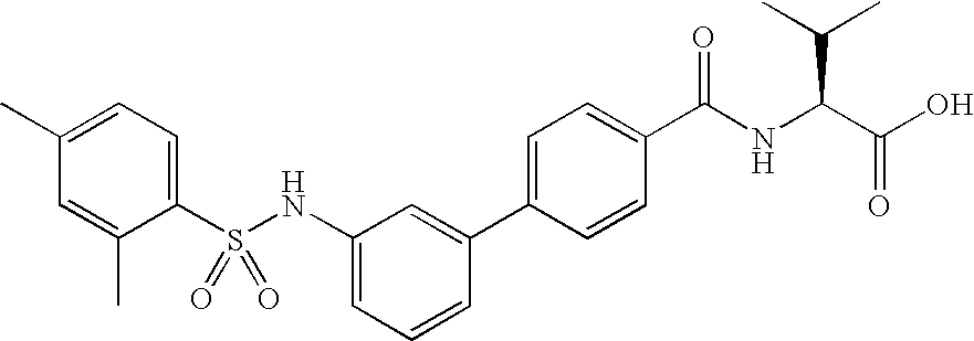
C1=C(C)C=C(C)C(S(NC2=CC=CC(C3=CC=C(C(NC(C(=O)O)C(C)C)=O)C=C3)=C2)(=O)=O)=C1
